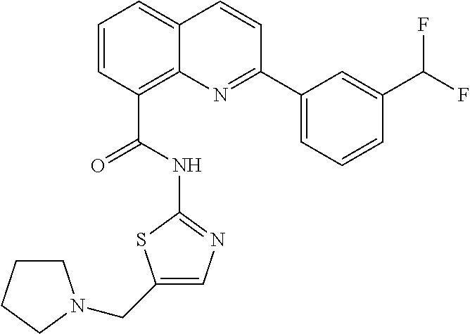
C1=CC(C(NC2=NC=C(CN3CCCC3)S2)=O)=C2C(=C1)C=CC(C1=CC=CC(C(F)F)=C1)=N2
